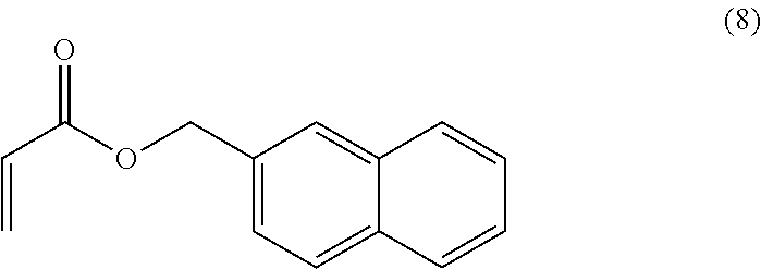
C=CC(OCC1=CC=C2C(=C1)C=CC=C2)=O
